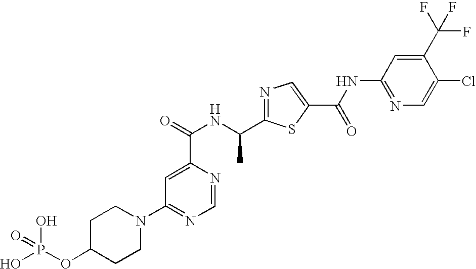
N1=C(C(NC(=O)C2=CC(N3CCC(OP(O)(O)=O)CC3)=NC=N2)C)SC(C(NC2=NC=C(Cl)C(C(F)(F)F)=C2)=O)=C1
